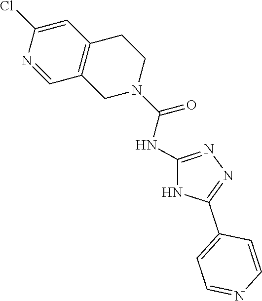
N1=C(NC(N2CC3=C(C=C(Cl)N=C3)CC2)=O)NC(C2=CC=NC=C2)=N1
